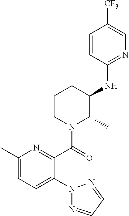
C1(C)=CC=C(N2N=CC=N2)C(C(=O)N2C(C)C(NC3=NC=C([CF3])C=C3)CCC2)=N1
